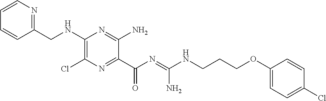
C1=CC=CC(CNC2=C(Cl)N=C(C(N=C(NCCCOC3=CC=C(Cl)C=C3)N)=O)C(N)=N2)=N1
